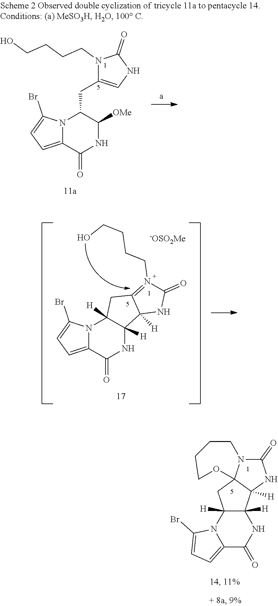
N12C(=CC=C1Br)C(=O)NC1([H])C2([H])CC2=N(CCCCO)C(=O)NC12[H].[-OSO2Me].C12=CC=C(Br)N1C1([H])C([H])(NC2=O)C2([H])C3(C1)N(C(=O)N2)CCCCO3.N12C(=CC=C1Br)C(=O)NC([OMe])C2CC1=CNC(=O)N1CCCCO
